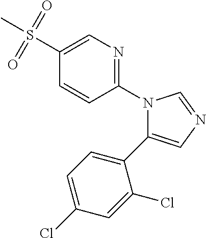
C1(S(C)(=O)=O)=CN=C(N2C(C3=CC=C(Cl)C=C3Cl)=CN=C2)C=C1
